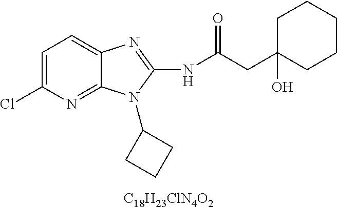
[C18H23ClN4O2].C1=C(Cl)N=C2C(=C1)N=C(NC(CC1(O)CCCCC1)=O)N2C1CCC1
